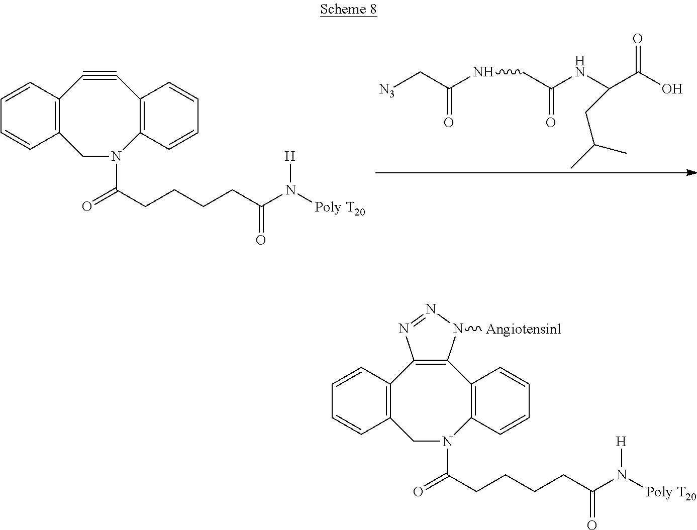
C12=C(C=CC=C1)C#CC1=C(N(C(CCCCC(N([Poly T20])[H])=O)=O)C2)C=CC=C1.O=C(C[N3])NCC(NC(C(O)=O)CC(C)C)=O.C12=C(C=CC=C1)C1=C(C3=C(N(C(CCCCC(N([Poly T20])[H])=O)=O)C2)C=CC=C3)N([Angiotensinl])N=N1
